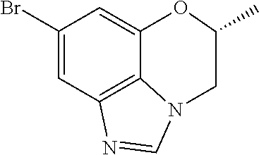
C1(Br)=CC2=C3C(=C1)OC(C)CN3C=N2
